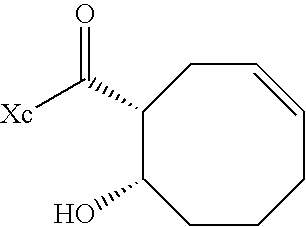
C1CCC=CCC(C([Xc])=O)C1O
